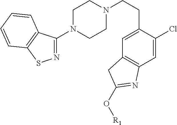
N1=C(N2CCN(CCC3=CC4=C(C=C3Cl)N=C(O[R1])C4)CC2)C2=C(S1)C=CC=C2
